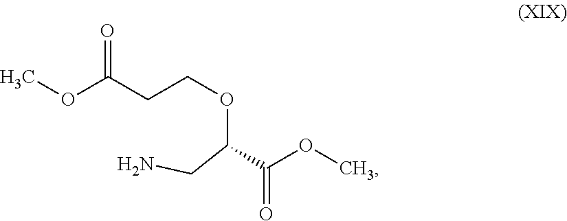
C(OCCC(OC)=O)(CN)C(OC)=O
